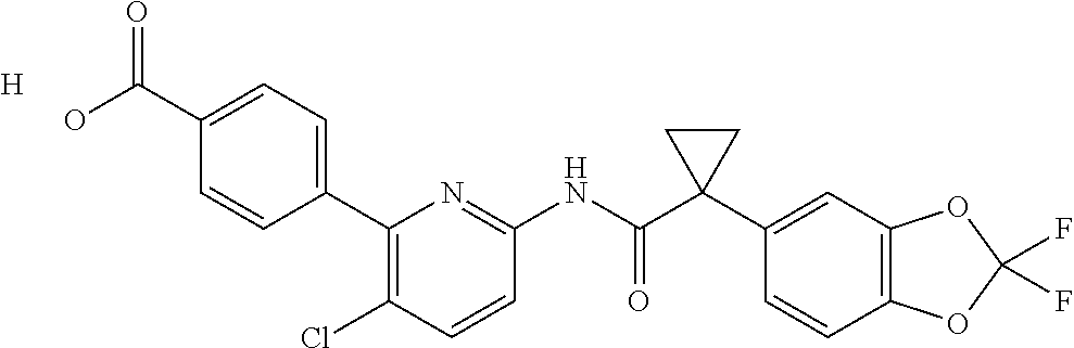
C1(C2=CC=C(C(O)=O)C=C2)=C(Cl)C=CC(NC(C2(C3=CC4=C(C=C3)OC(F)(F)O4)CC2)=O)=N1.[H]
